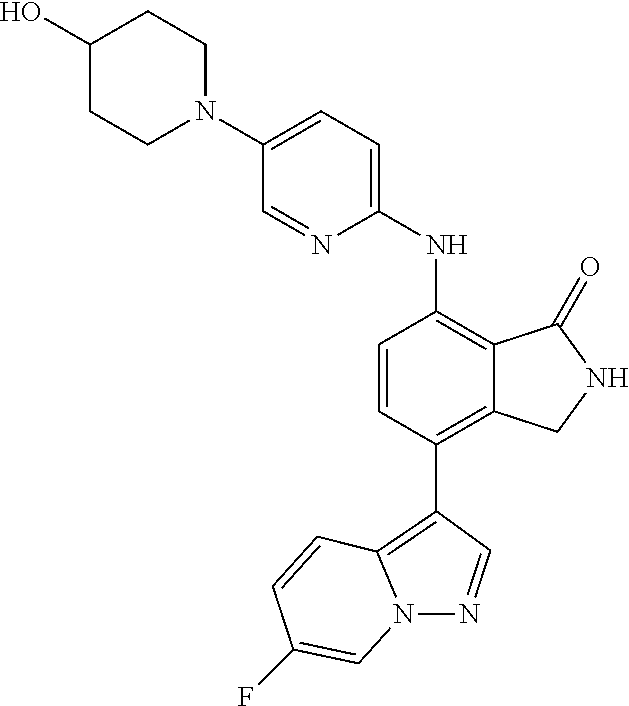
C1(N2CCC(O)CC2)=CC=C(NC2=C3C(=C(C4=C5N(N=C4)C=C(F)C=C5)C=C2)CNC3=O)N=C1
